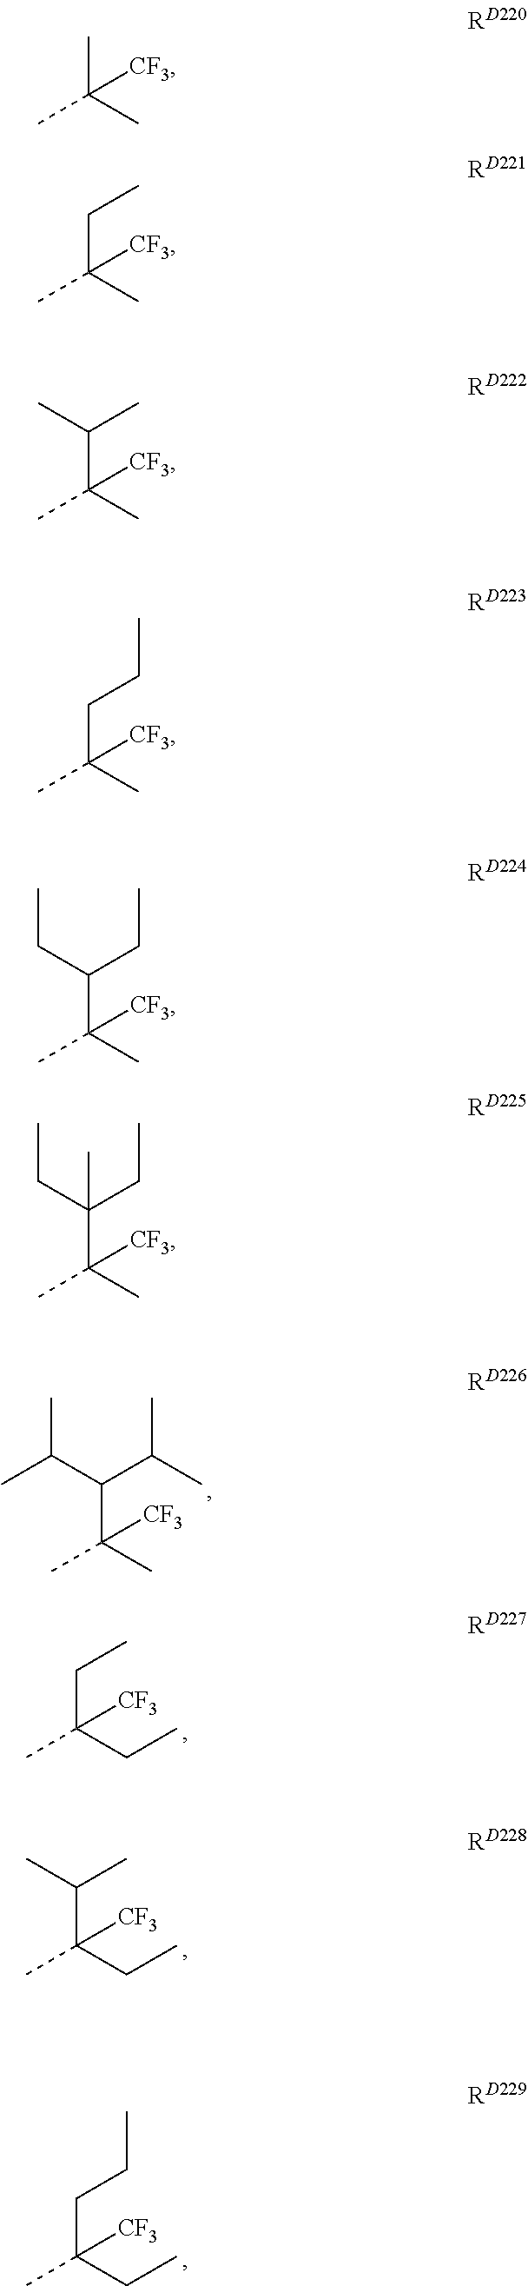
CC(C(C(C)(C)[CF3])C(C)C)C.C(C(CC)(C)[CF3])C.C(C(CC)(C)[CF3])(C)C.C(C(CC)(C)[CF3])CC.CC(C)(C)[CF3].C(C(C)(C)[CF3])C.C(C(C)(C)[CF3])(C)C.CCCC(C)(C)[CF3].CCC(C(C)(C)[CF3])CC.CCC(C(C)(C)[CF3])(CC)C
